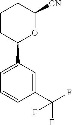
C1=C(C2OC([CN])CCC2)C=C(C(F)(F)F)C=C1
